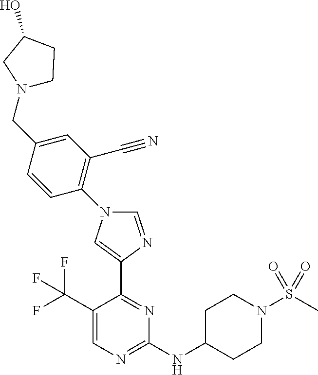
C1(C(F)(F)F)=CN=C(NC2CCN(S(C)(=O)=O)CC2)N=C1C1=CN(C2=C(C#N)C=C(CN3CCC(O)C3)C=C2)C=N1
